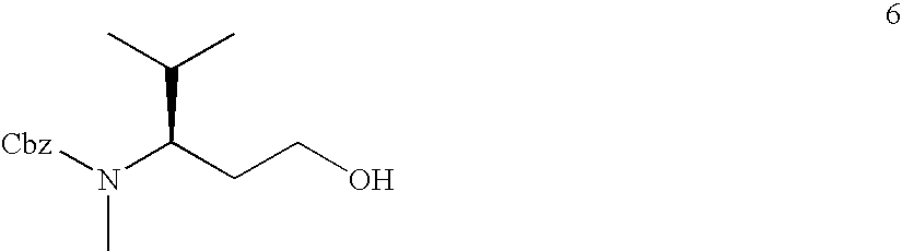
C(C(CCO)N([Cbz])C)(C)C
